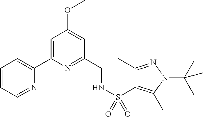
C1=CC=NC(C2=CC(OC)=CC(CNS(=O)(=O)C3=C(C)N(C(C)(C)C)N=C3C)=N2)=C1
